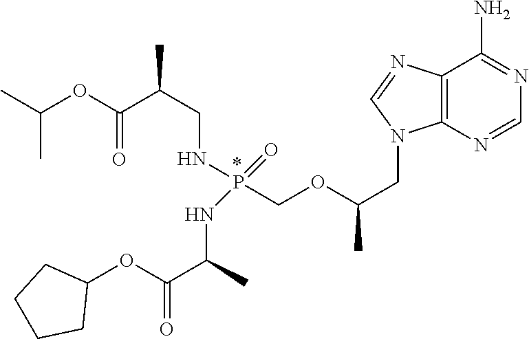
C12=C(N=CN=C1N)N(CC(C)OCP(NC(C(OC1CCCC1)=O)C)(NCC(C(OC(C)C)=O)C)=O)C=N2
